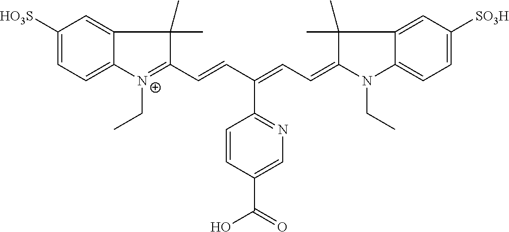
C1([HO3S])=CC=C2C(=C1)C(C)(C)C(C=CC(=CC=C1N(CC)C3=CC=C([SO3H])C=C3C1(C)C)C1=NC=C(C(O)=O)C=C1)=[N+]2CC
